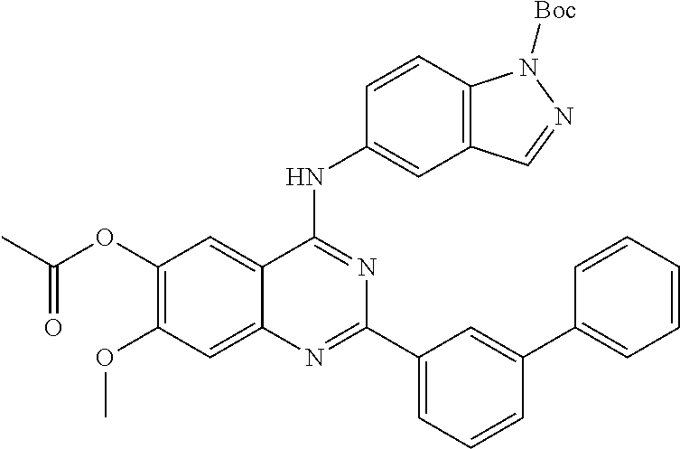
C1(OC(C)=O)=C(OC)C=C2C(=C1)C(NC1=CC3=C(C=C1)N([Boc])N=C3)=NC(C1=CC=CC(C3=CC=CC=C3)=C1)=N2
